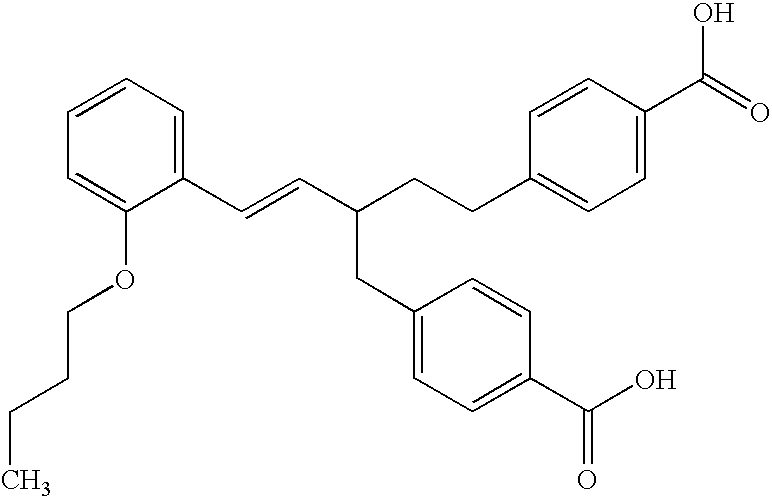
C1(C=CC(CC2=CC=C(C(=O)O)C=C2)CCC2=CC=C(C(O)=O)C=C2)=CC=CC=C1OCCCC
